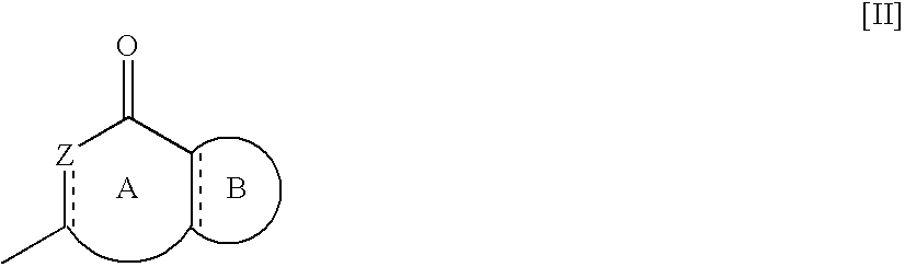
c(c)C(=O)[Z]cC.[A].B
